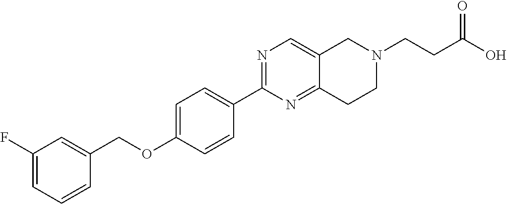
C1(F)=CC=CC(COC2=CC=C(C3=NC=C4C(=N3)CCN(CCC(O)=O)C4)C=C2)=C1
